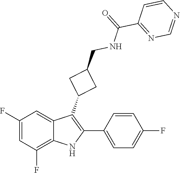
O=C(NCC1CC(C2=C(C3=CC=C(F)C=C3)NC3=C(F)C=C(F)C=C23)C1)C1=NC=NC=C1
